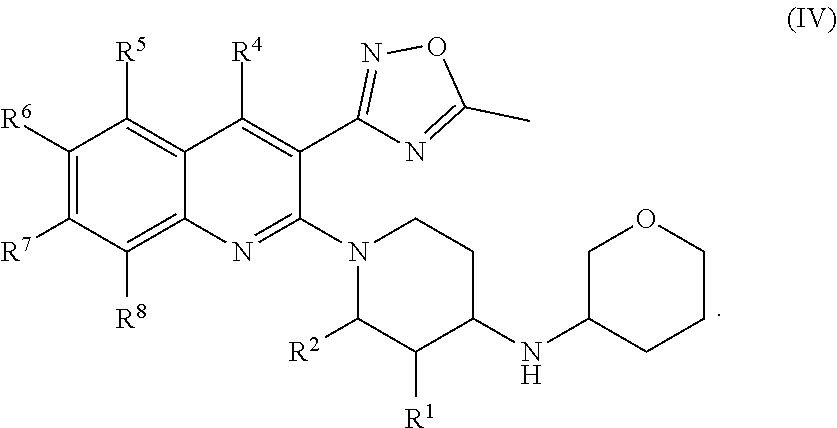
C1([R6])=C([R7])C([R8])=C2C(=C1[R5])C([R4])=C(C1=NOC(C)=N1)C(N1CCC(NC3CCCOC3)C([R1])C1[R2])=N2
